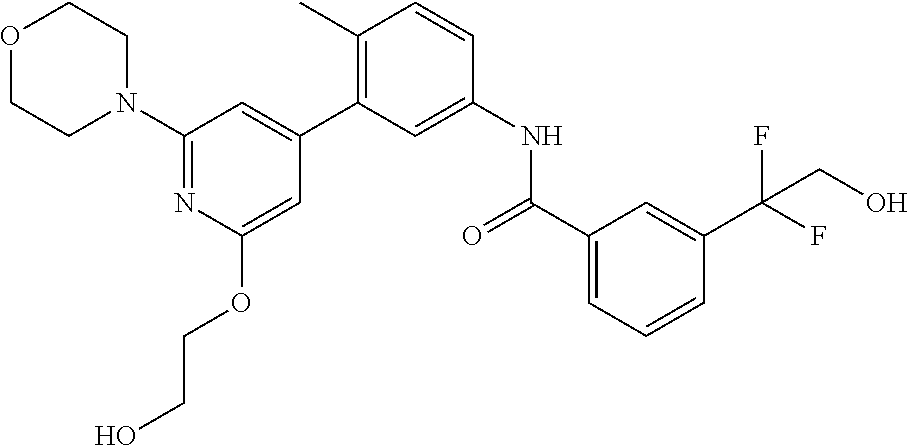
O1CCN(C2=NC(OCCO)=CC(C3=C(C)C=CC(NC(C4=CC=CC(C(F)(F)CO)=C4)=O)=C3)=C2)CC1
